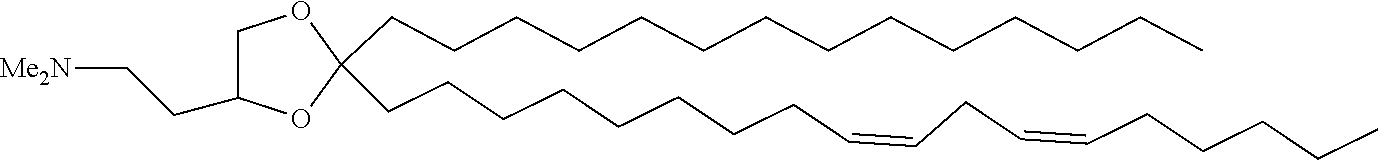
C(CCCCCCCC=CCC=CCCCCC)C1(CCCCCCCCCCCCCC)OC(CC[NMe2])CO1
